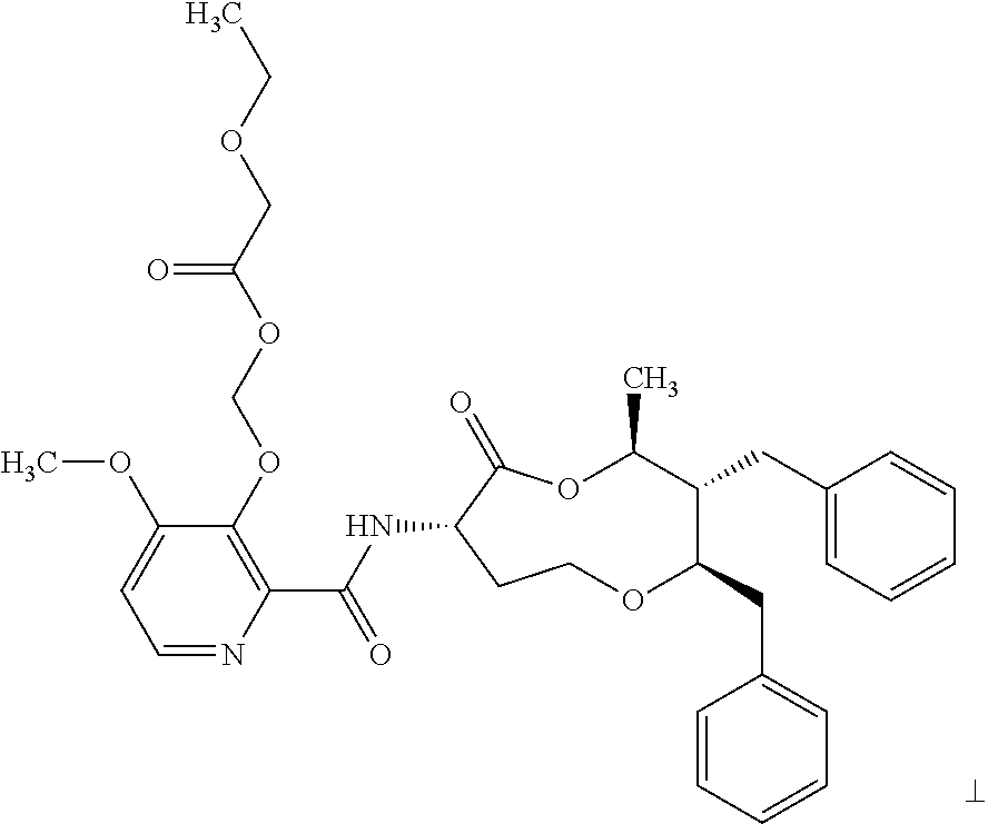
C1=NC(C(NC2C(=O)OC(C)C(CC3=CC=CC=C3)C(CC3=CC=CC=C3)OCC2)=O)=C(OCOC(COCC)=O)C(OC)=C1
